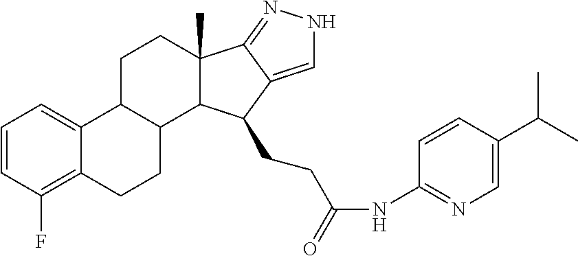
C1=CC(F)=C2C(=C1)C1C(CC2)C2C(C)(CC1)C1=NNC=C1C2CCC(NC1=NC=C(C(C)C)C=C1)=O
